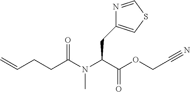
C(CCC(N(C(C(OCC#N)=O)CC1=CSC=N1)C)=O)=C
